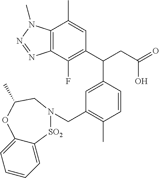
C1=C(C(C2=C(F)C3=C(C(C)=C2)N(C)N=N3)CC(=O)O)C=CC(C)=C1CN1[SO2]C2=CC=CC=C2OC(C)C1
